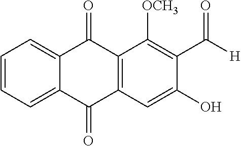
C1=CC=C2C(=C1)C(=O)C1=C(C2=O)C=C(O)C(C(=O)[H])=C1[OCH3]
